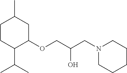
C1CC(C(C)C)C(OCC(O)CN2CCCCC2)CC1C
